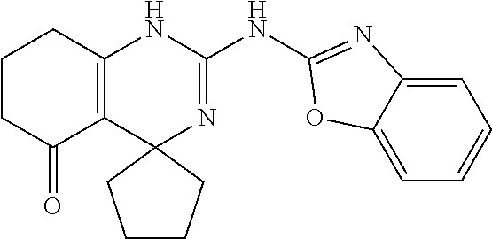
C1CC(=O)C2=C(C1)NC(NC1=NC3=CC=CC=C3O1)=NC21CCCC1
